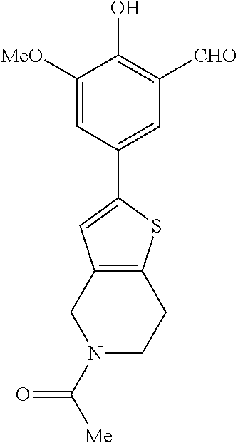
C1=C([MeO])C(O)=C([CHO])C=C1C1=CC2=C(S1)CCN(C([Me])=O)C2
